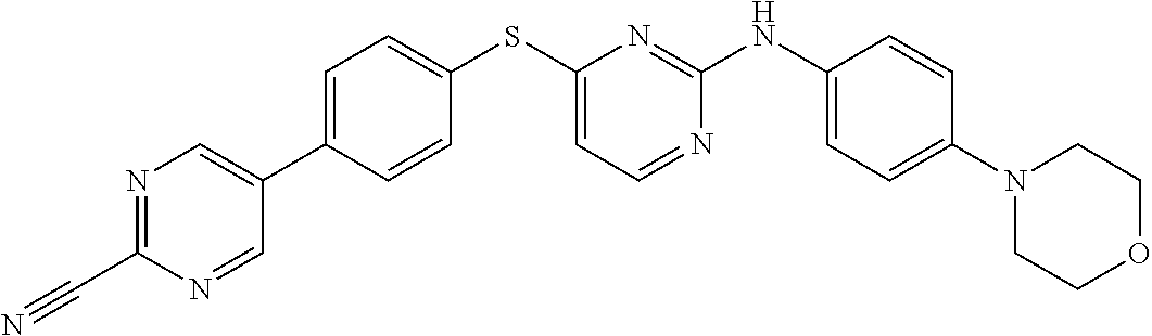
C1=C(C2=CN=C(C#N)N=C2)C=CC(SC2=CC=NC(NC3=CC=C(N4CCOCC4)C=C3)=N2)=C1
